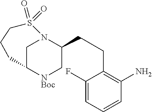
C1C2[NBoc]CC(CCC3=C(N)C=CC=C3F)N1S(=O)(=O)CCC2
